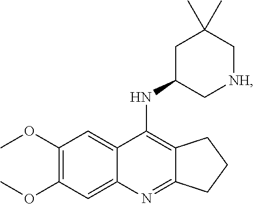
C12=C(NC3C[NH]CC(C)(C)C3)C3=CC(OC)=C(OC)C=C3N=C1CCC2
